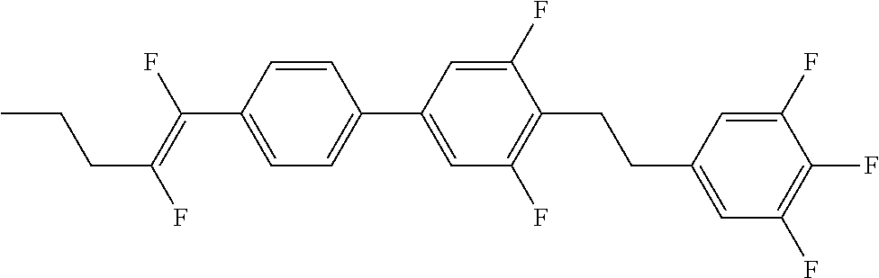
C(C1=CC=C(C2=CC(F)=C(CCC3=CC(F)=C(F)C(F)=C3)C(F)=C2)C=C1)(=C(F)CCC)F
